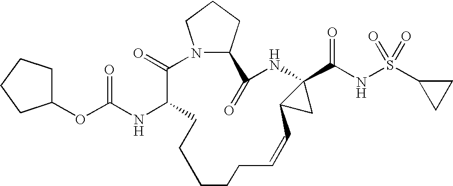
N12C(CCC1)C(=O)NC1(C(NS(=O)(=O)C3CC3)=O)C(C1)C=CCCCCCC(NC(OC1CCCC1)=O)C2=O
